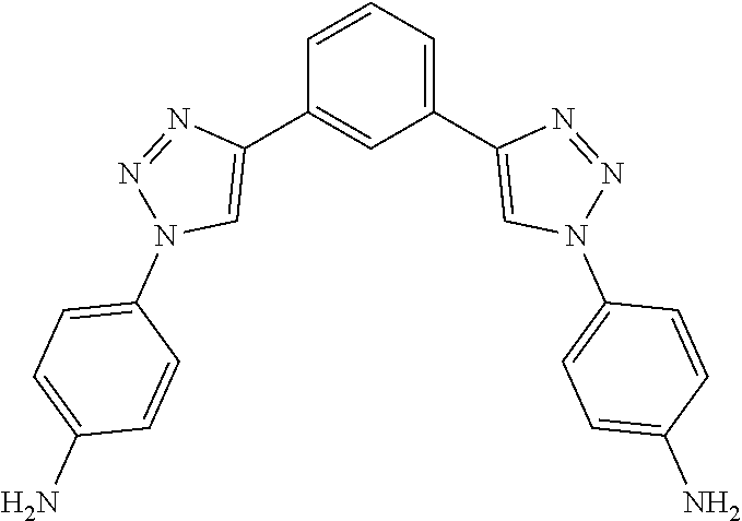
C1=CC=C(C2=CN(C3=CC=C(N)C=C3)N=N2)C=C1C1=CN(C2=CC=C(N)C=C2)N=N1
